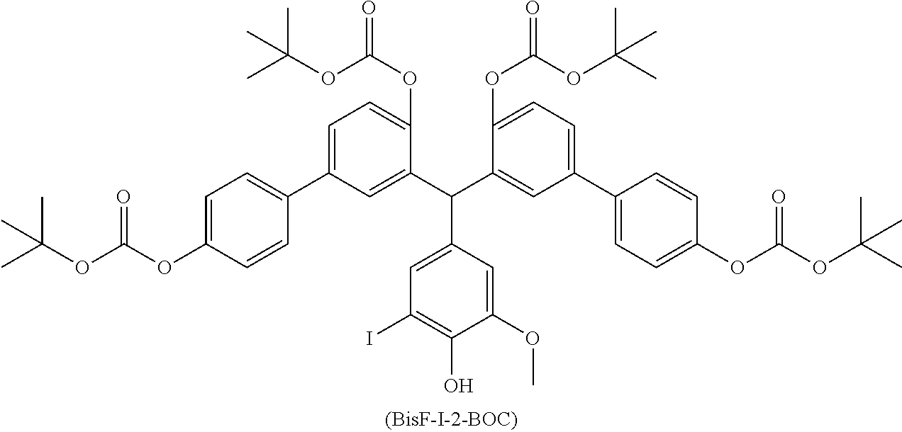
C1(C(C2=CC(C3=CC=C(OC(OC(C)(C)C)=O)C=C3)=CC=C2OC(OC(C)(C)C)=O)C2=CC(C3=CC=C(OC(OC(C)(C)C)=O)C=C3)=CC=C2OC(=O)OC(C)(C)C)=CC(I)=C(O)C(OC)=C1
